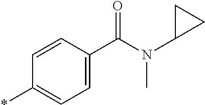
*C1=CC=C(C(N(C2CC2)C)=O)C=C1
